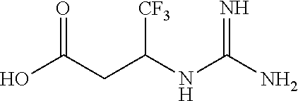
OC(CC(NC(N)=N)[CF3])=O
